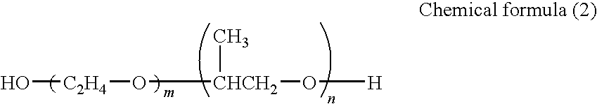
O[C2H4]O[CHCH2](C)O[H]
